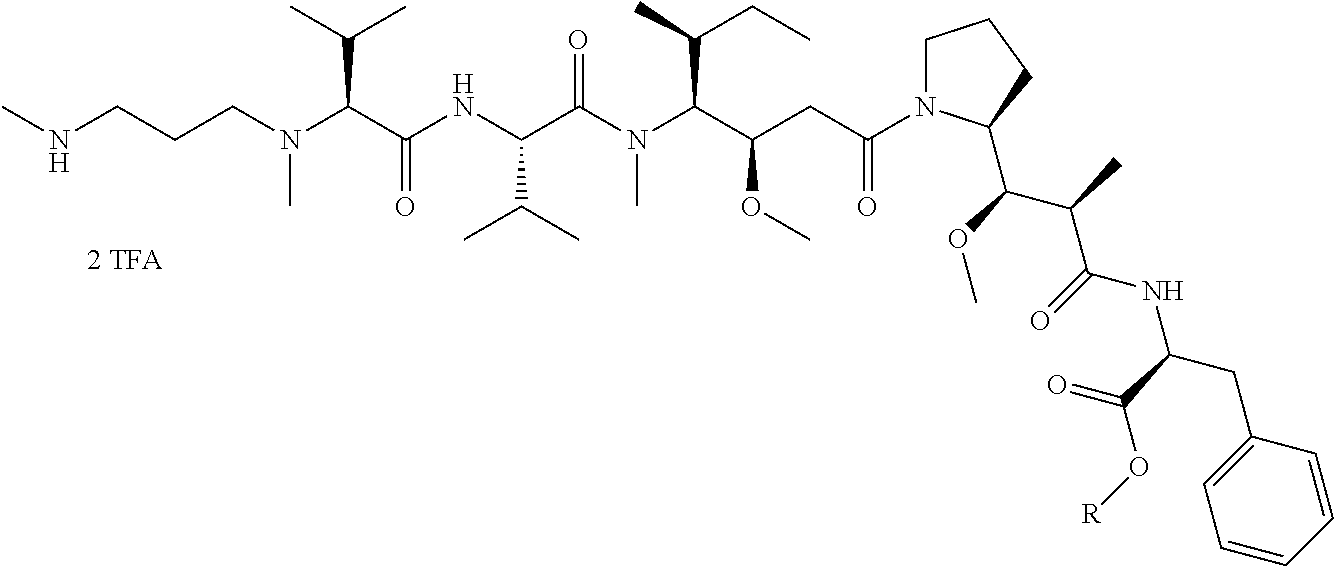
C(N(C(C(NC(C(N(C(C(OC)CC(=O)N1CCCC1C(C(C(NC(CC1=CC=CC=C1)C(O[R])=O)=O)C)OC)C(CC)C)C)=O)C(C)C)=O)C(C)C)C)CCNC
